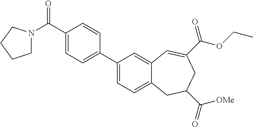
C1(C(=O)N2CCCC2)=CC=C(C2=CC=C3C(=C2)C=C(C(OCC)=O)CC(C(=O)[OMe])C3)C=C1
